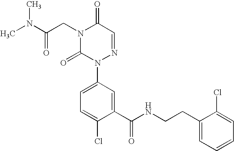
C1(C(NCCC2=CC=CC=C2Cl)=O)=CC(N2N=CC(=O)N(CC(N(C)C)=O)C2=O)=CC=C1Cl
